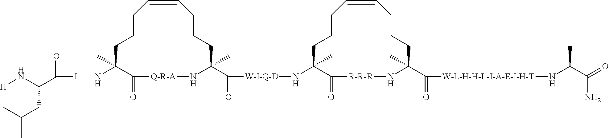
[L]C(=O)C(N[H])CC(C)C.C1CCC=CCCCC(C(=O)[W-I-Q-D]NC2(C)C(=O)[R-R-R]NC(C(=O)[W-L-H-H-L-I-A-E-I-H-T]NC(C(N)=O)C)(C)CCCC=CCCC2)(C)N[Q-R-A]C(=O)C1(C)N
